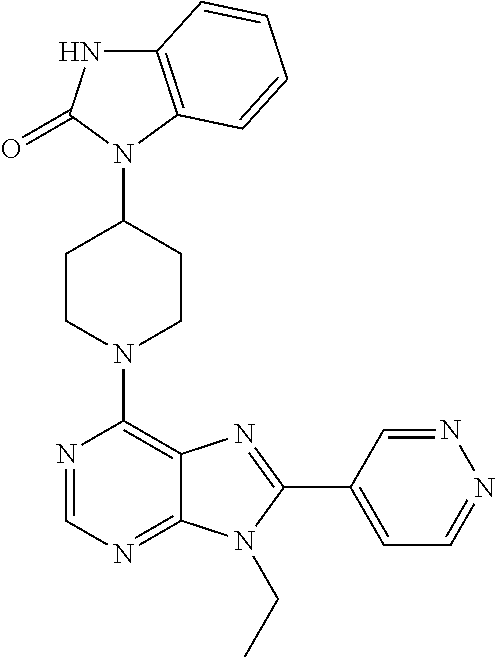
C12=C(N(C3CCN(C4=C5C(=NC=N4)N(CC)C(C4=CC=NN=C4)=N5)CC3)C(=O)N1)C=CC=C2
